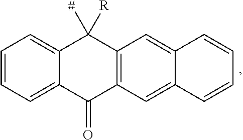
C12=CC3=C(C=C1C=CC=C2)C(=O)C1=CC=CC=C1C3([R])[#]
